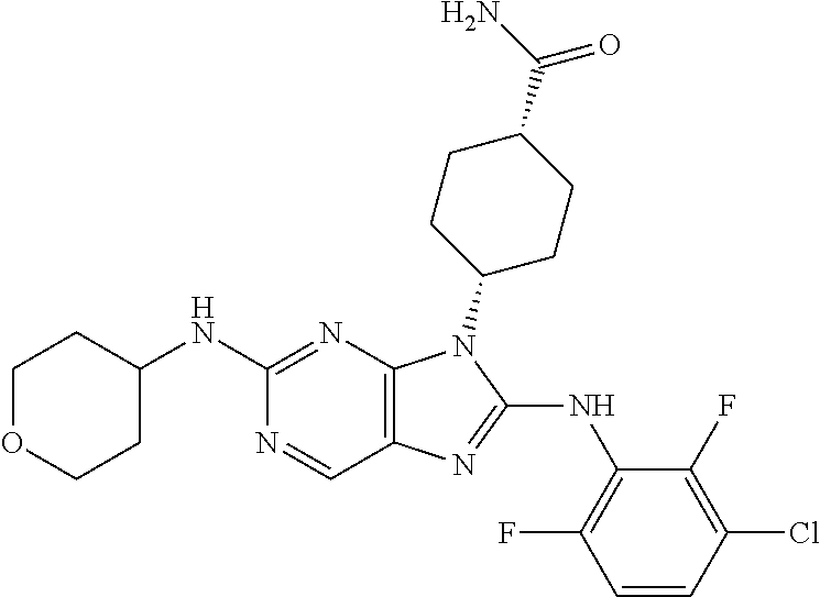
C1OCCC(NC2=NC3=C(C=N2)N=C(NC2=C(F)C=CC(Cl)=C2F)N3C2CCC(C(N)=O)CC2)C1
